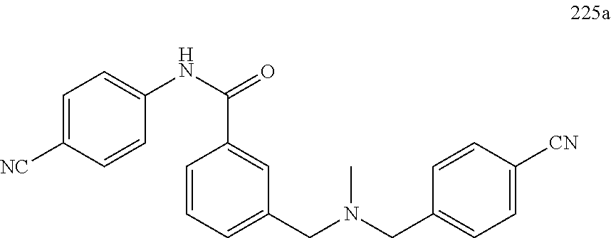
C1=C([NC])C=CC(NC(C2=CC(CN(C)CC3=CC=C([CN])C=C3)=CC=C2)=O)=C1
